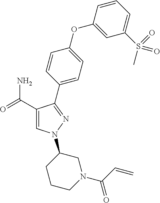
C1(C(=O)N)=CN(C2CCCN(C(=O)C=C)C2)N=C1C1=CC=C(OC2=CC(S(C)(=O)=O)=CC=C2)C=C1
